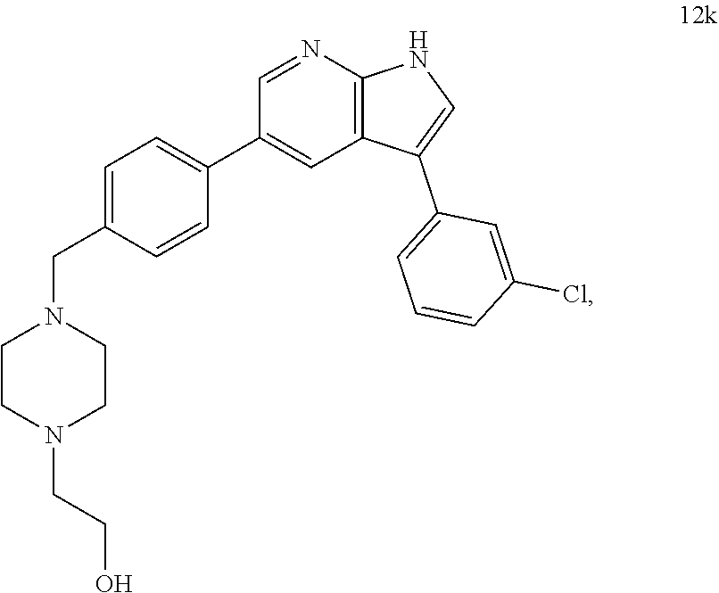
C1=C(CN2CCN(CCO)CC2)C=CC(C2=CC3=C(N=C2)NC=C3C2=CC=CC(Cl)=C2)=C1
